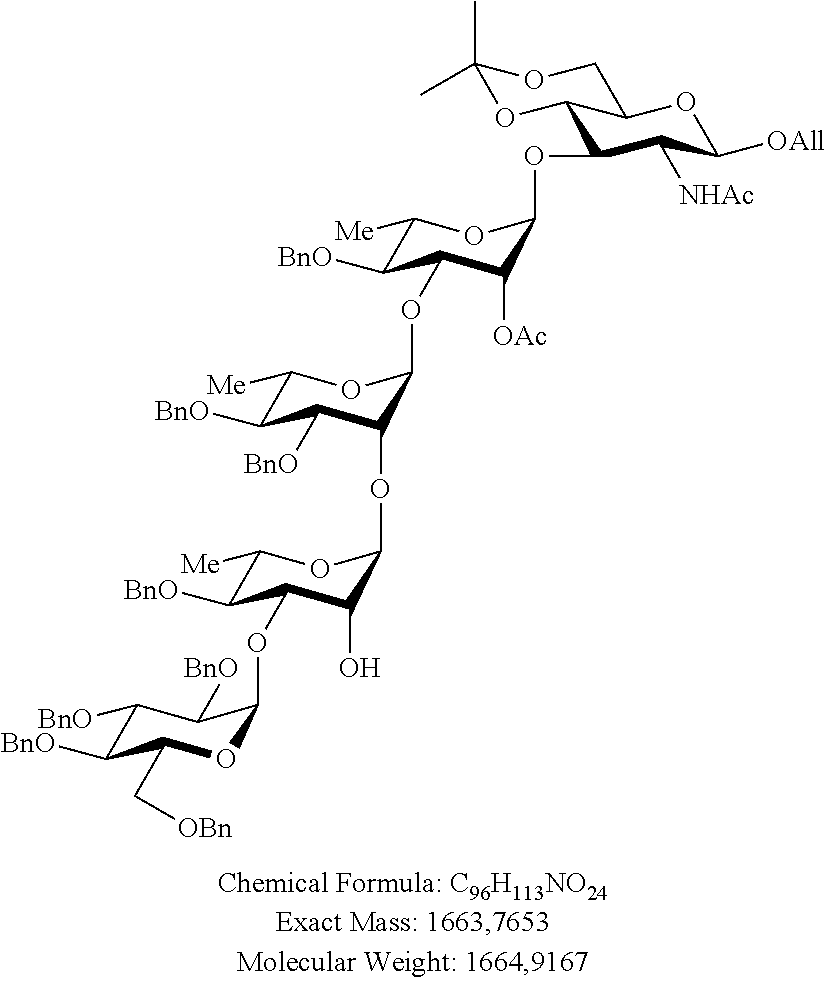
C1([BnO])C([BnO])C(C[OBn])OC(OC2C([BnO])C([Me])OC(OC3C([BnO])C([BnO])C([Me])OC3OC3C([BnO])C([Me])OC(OC4C([NHAc])C([OAll])OC5C4OC(C)(C)OC5)C3[OAc])C2O)C1[BnO]
